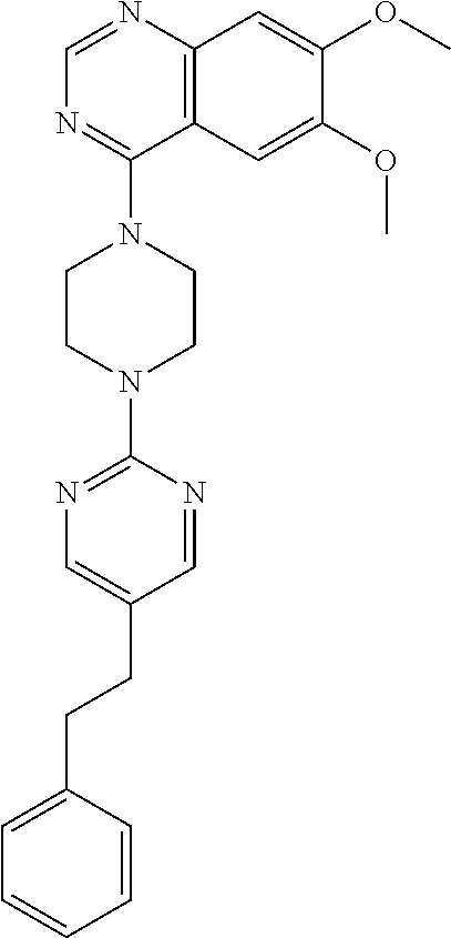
C12=C(N=CN=C1N1CCN(C3=NC=C(CCC4=CC=CC=C4)C=N3)CC1)C=C(OC)C(OC)=C2
